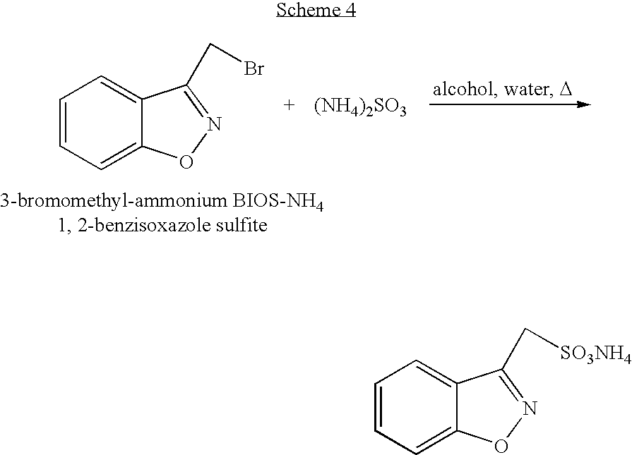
C1=CC=C2C(=C1)C(CBr)=NO2.[(NH4)2SO3].C1=CC=C2C(=C1)C(C[SO3NH4])=NO2
